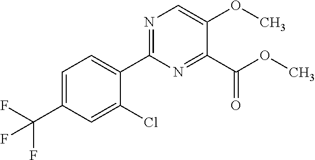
C(C1=CC=C(C2=NC=C(OC)C(C(OC)=O)=N2)C(Cl)=C1)(F)(F)F
